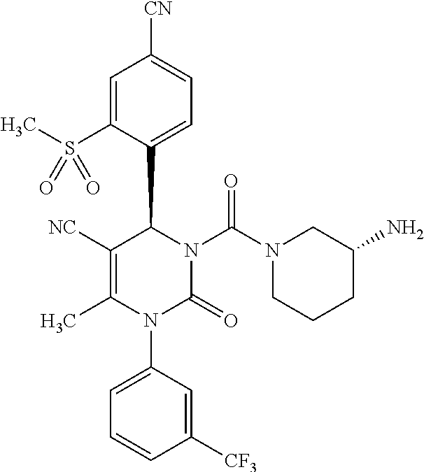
C1([NC])=C(C)N(C2=CC=CC([CF3])=C2)C(=O)N(C(N2CCCC(N)C2)=O)C1C1=CC=C([CN])C=C1S(C)(=O)=O
